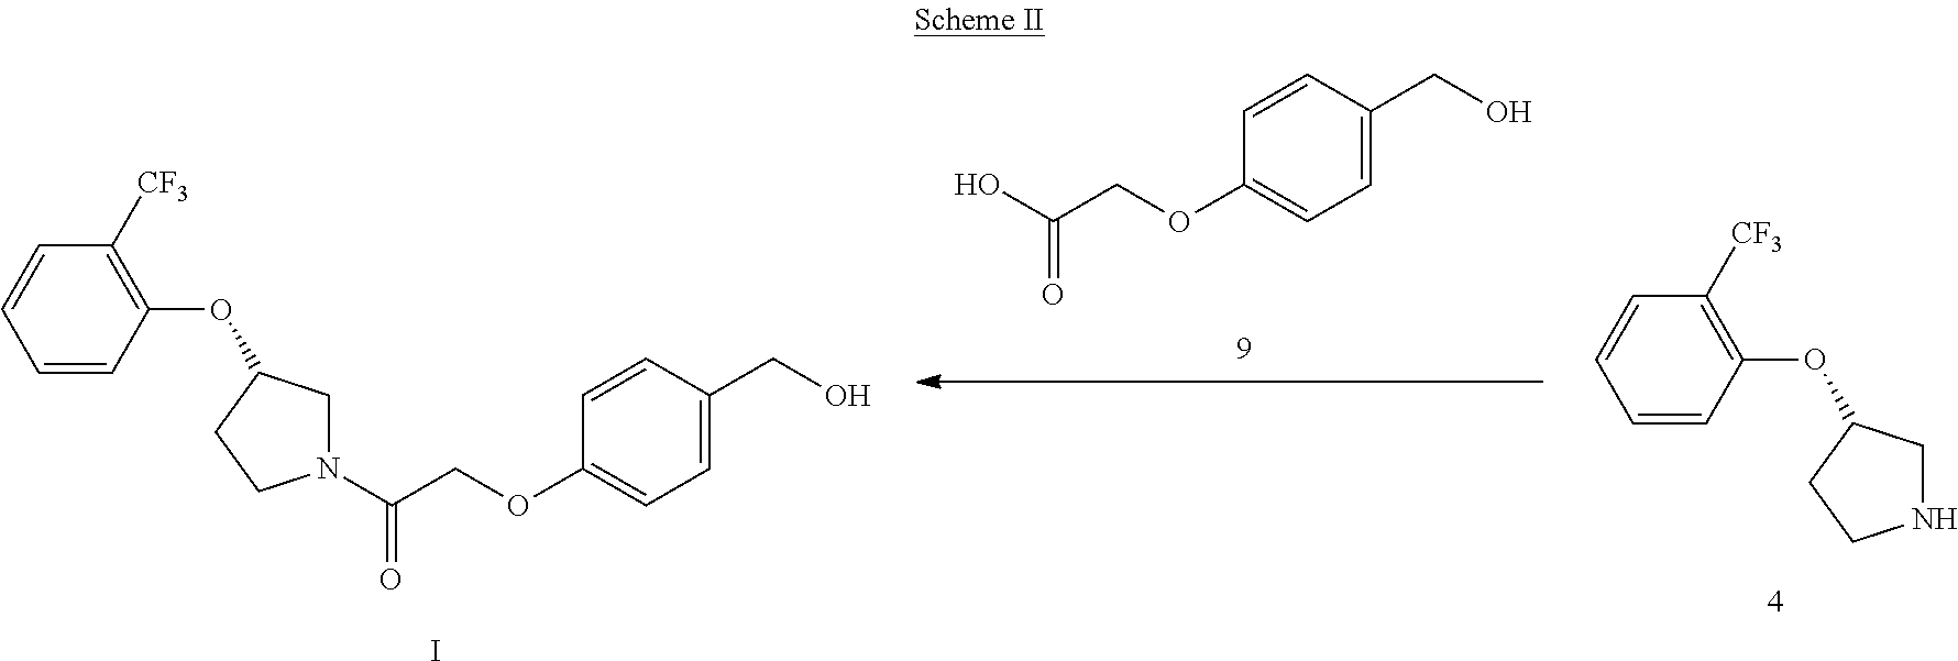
C1=CC(OC2CN(C(COC3=CC=C(CO)C=C3)=O)CC2)=C([CF3])C=C1.I.C1=C(CO)C=CC(OCC(O)=O)=C1.C1=CC(OC2CNCC2)=C([CF3])C=C1
